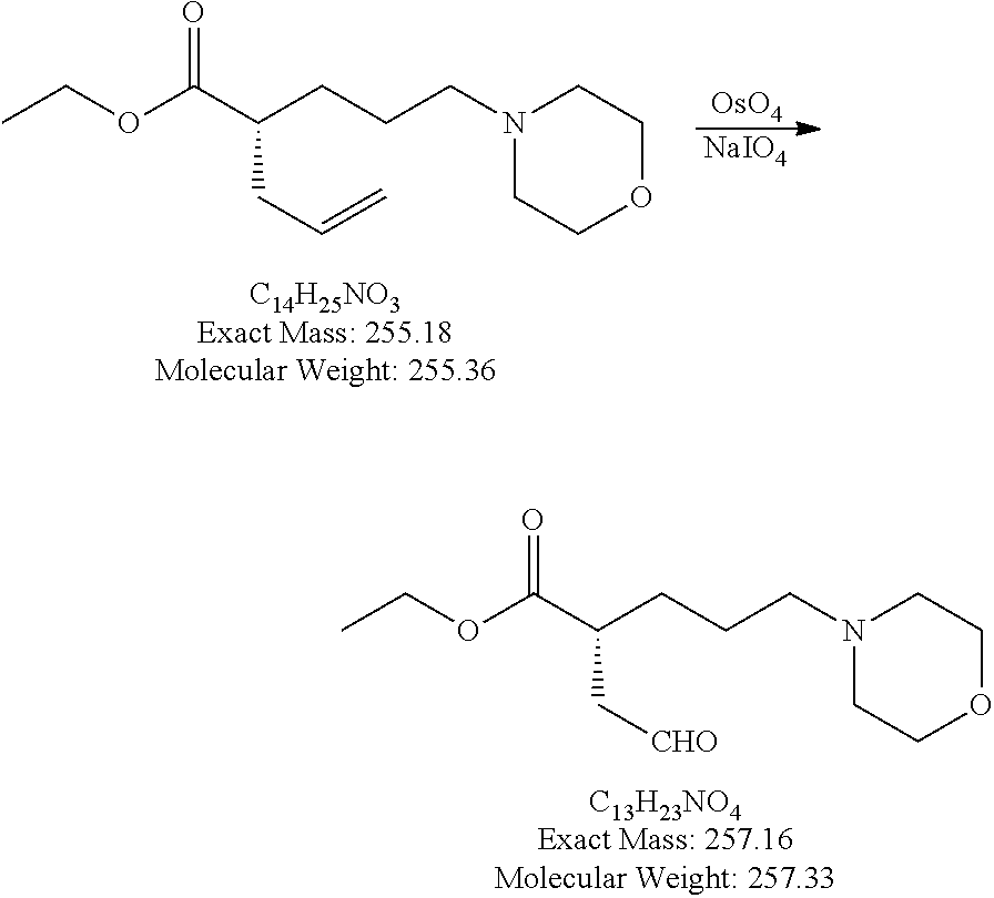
O(C(C(CCCN1CCOCC1)C[CHO])=O)CC.O(C(C(CCCN1CCOCC1)CC=C)=O)CC.[OsO4].[NaIO4]
